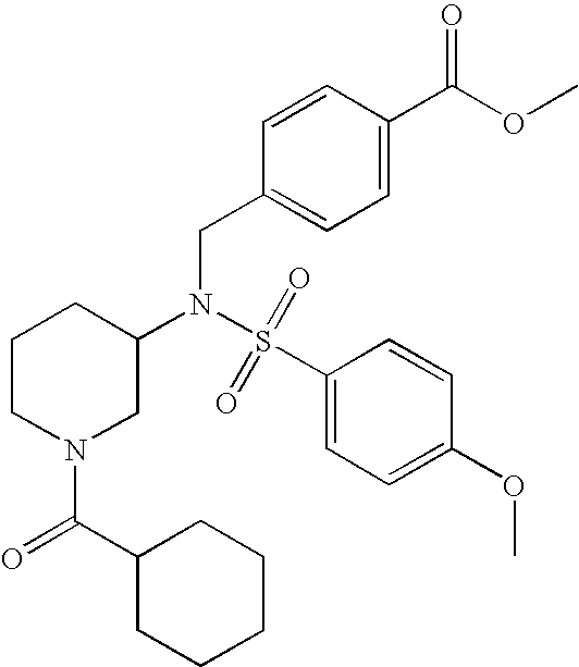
S(=O)(N(CC1=CC=C(C(OC)=O)C=C1)C1CN(C(=O)C2CCCCC2)CCC1)(C1=CC=C(OC)C=C1)=O
